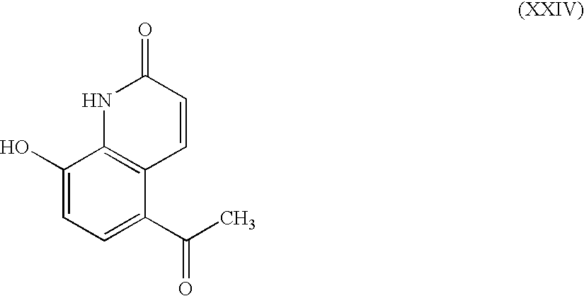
C1(O)=CC=C(C(C)=O)C2=C1NC(=O)C=C2
